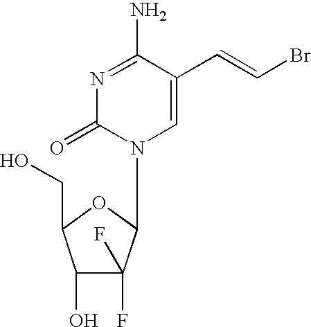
C1=C(C=CBr)C(N)=NC(=O)N1C1C(F)(F)C(O)C(CO)O1
